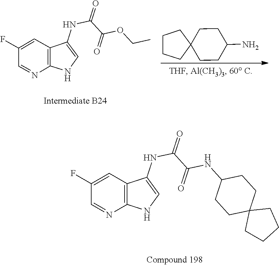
C12(CCCC1)CCC(NC(C(NC1=CNC3=C1C=C(F)C=N3)=O)=O)CC2.CCOC(C(NC1=CNC2=C1C=C(F)C=N2)=O)=O.C1C2(CCC(N)CC2)CCC1
